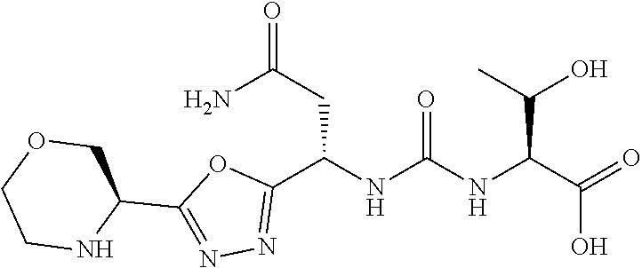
C1(C2=NN=C(C(NC(NC(C(=O)O)C(O)C)=O)CC(=O)N)O2)COCCN1
